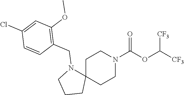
C1C2(CCN(C(OC([CF3])[CF3])=O)C1)N(CC1=C(OC)C=C(Cl)C=C1)CCC2
